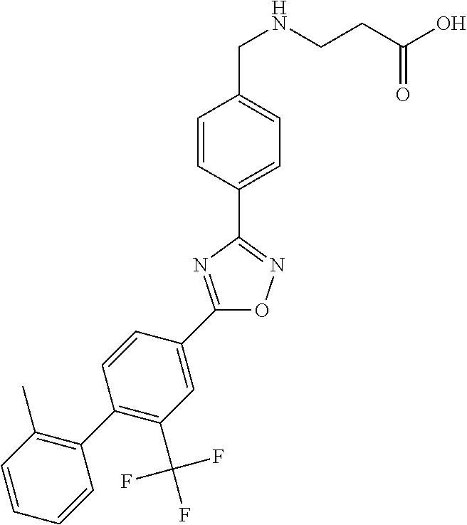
C1=CC(C2=NOC(C3=CC(C(F)(F)F)=C(C4=C(C)C=CC=C4)C=C3)=N2)=CC=C1CNCCC(O)=O
